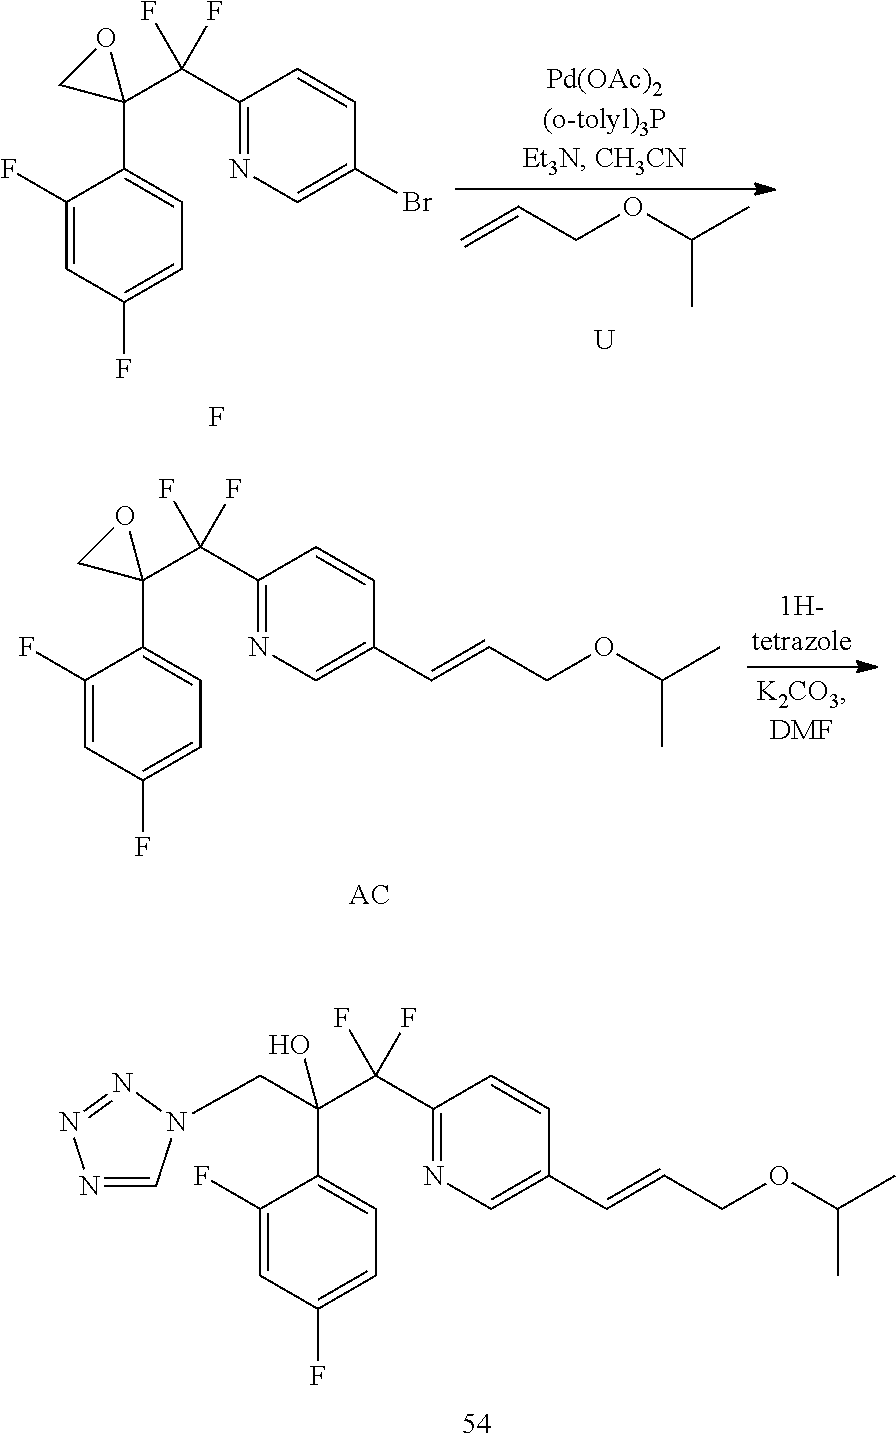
C1(F)=CC(F)=CC=C1C1(C(C2=NC=C(Br)C=C2)(F)F)OC1.F.C=CCOC(C)C.[U].C1(F)=CC(F)=CC=C1C1(C(C2=NC=C(C=CCOC(C)C)C=C2)(F)F)OC1.C1(F)=CC(F)=CC=C1C(CN1C=NN=N1)(C(C1=NC=C(C=CCOC(C)C)C=C1)(F)F)O
